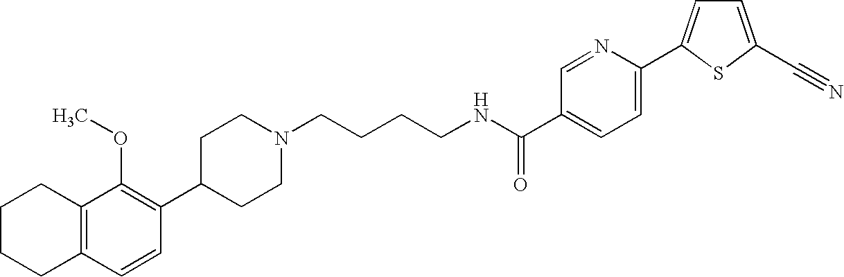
C1(C2=C(OC)C3=C(C=C2)CCCC3)CCN(CCCCNC(=O)C2=CC=C(C3=CC=C(C#N)S3)N=C2)CC1
